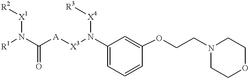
[X1](N(C([A][X3]N(C1=CC=CC(OCCN2CCOCC2)=C1)[X4][R3])=O)[R1])[R2]
